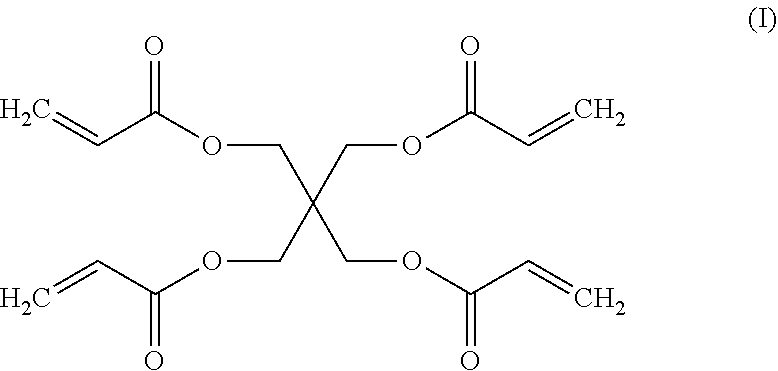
C(OC(C=C)=O)C(COC(C=C)=O)(COC(C=C)=O)COC(C=C)=O
